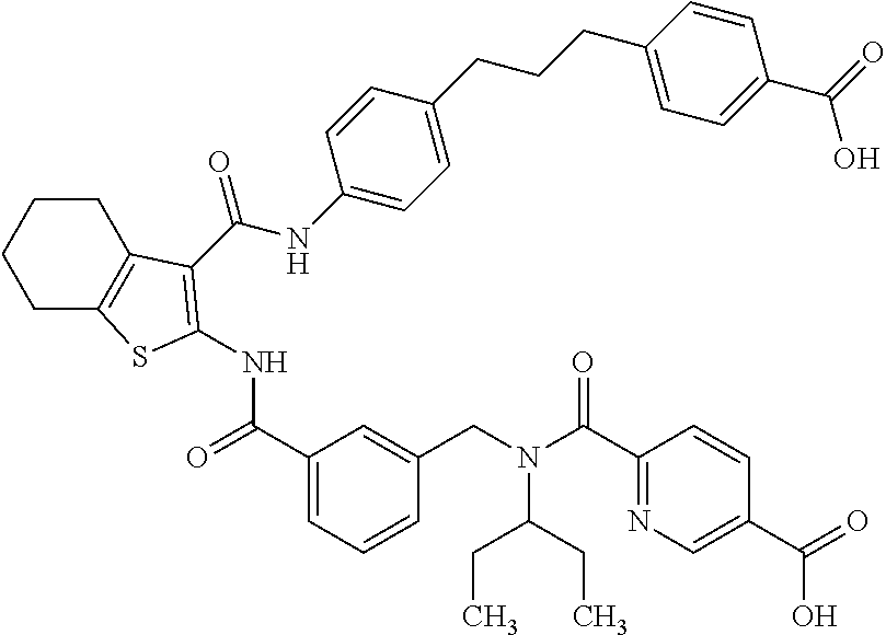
C1(C(=O)NC2=C(C(=O)NC3=CC=C(CCCC4=CC=C(C(O)=O)C=C4)C=C3)C3=C(CCCC3)S2)=CC=CC(CN(C(C2=NC=C(C(O)=O)C=C2)=O)C(CC)CC)=C1
